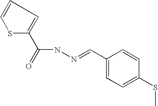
S1C(C(=O)NN=CC2=CC=C(SC)C=C2)=CC=C1
